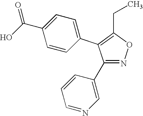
C1(C2=CN=CC=C2)=NOC(CC)=C1C1=CC=C(C(O)=O)C=C1
